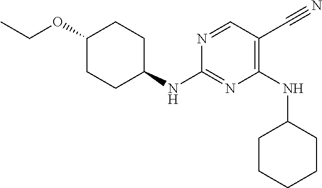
C1(OCC)CCC(NC2=NC(NC3CCCCC3)=C(C#N)C=N2)CC1
